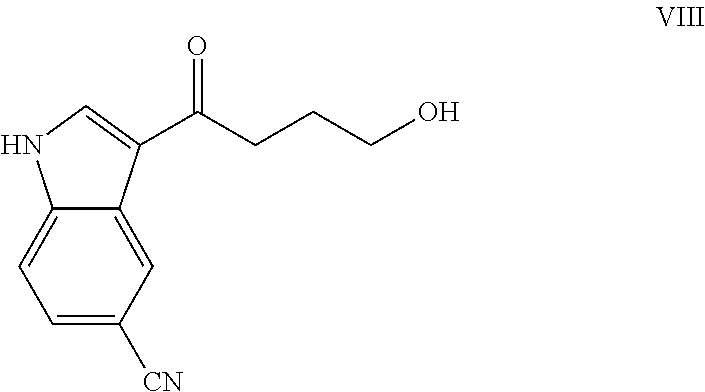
C1=C([CN])C=C2C(=C1)NC=C2C(CCCO)=O
